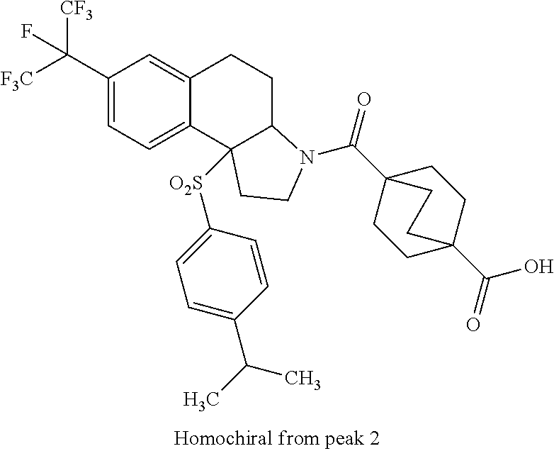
C1(C([F3C])([CF3])F)=CC=C2C(=C1)CCC1C2([O2S]C2=CC=C(C(C)C)C=C2)CCN1C(C12CCC(C(=O)O)(CC1)CC2)=O
